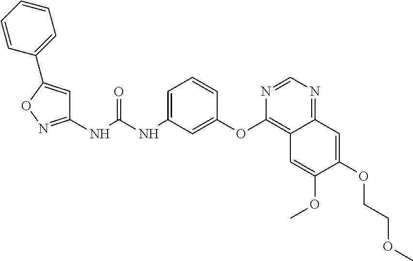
C1(NC(NC2=CC=CC(OC3=C4C(=NC=N3)C=C(OCCOC)C(OC)=C4)=C2)=O)=NOC(C2=CC=CC=C2)=C1
